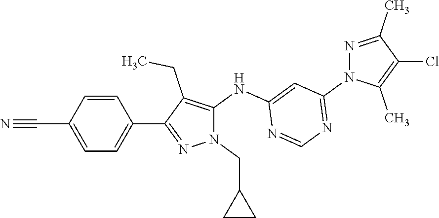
N#CC1=CC=C(C2=NN(CC3CC3)C(NC3=CC(N4C(C)=C(Cl)C(C)=N4)=NC=N3)=C2CC)C=C1
